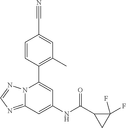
C1=CC(C2=CC(NC(C3CC3(F)F)=O)=CC3=NC=NN23)=C(C)C=C1C#N
